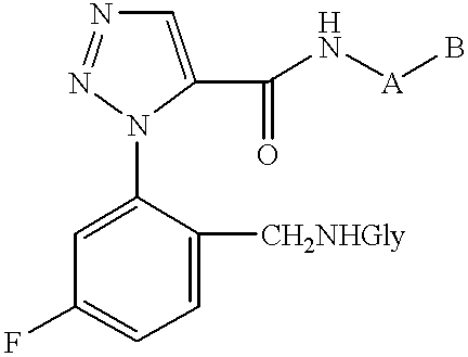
C1=C(C(N[A]B)=O)N(C2=CC(F)=CC=C2[CH2NHGly])N=N1
